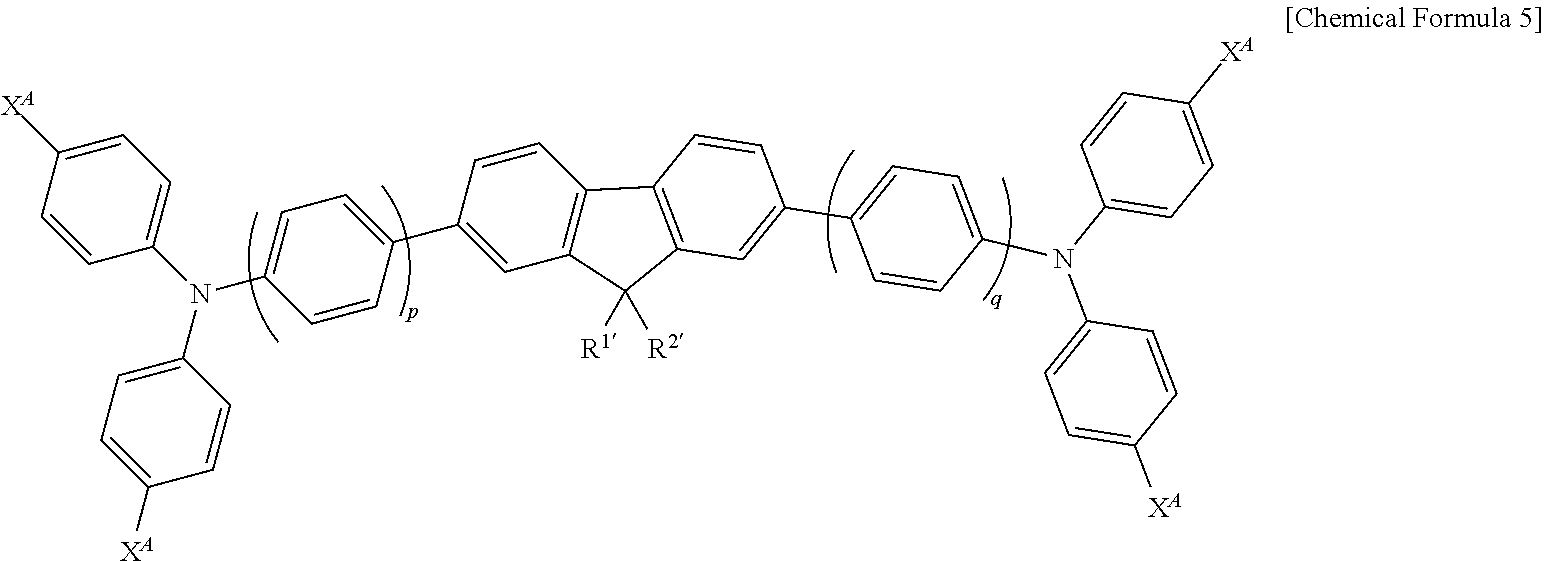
C1=CC([XA])=CC=C1N(C1=CC=C([XA])C=C1)C1=CC=C(C2=CC3=C(C=C2)C2=C(C3([R1])[R2])C=C(C3=CC=C(N(C4=CC=C([XA])C=C4)C4=CC=C([XA])C=C4)C=C3)C=C2)C=C1
